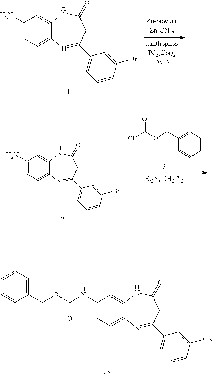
C1(N)=CC=C2C(=C1)NC(=O)CC(C1=CC=CC(Br)=C1)=N2.C1=CC=CC(COC(Cl)=O)=C1.C1(N)=CC=C2C(=C1)NC(=O)CC(C1=CC=CC(Br)=C1)=N2.C1(NC(OCC2=CC=CC=C2)=O)=CC=C2C(=C1)NC(=O)CC(C1=CC=CC([CN])=C1)=N2
